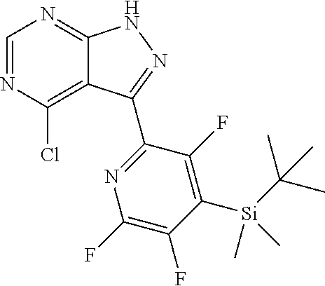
C1=NC(Cl)=C2C(=N1)NN=C2C1=NC(F)=C(F)C([Si](C(C)(C)C)(C)C)=C1F
